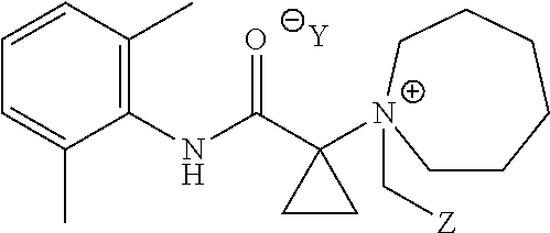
[Y].C1=C(C)C(NC(C2([N+]3(C[Z])CCCCCC3)CC2)=O)=C(C)C=C1
